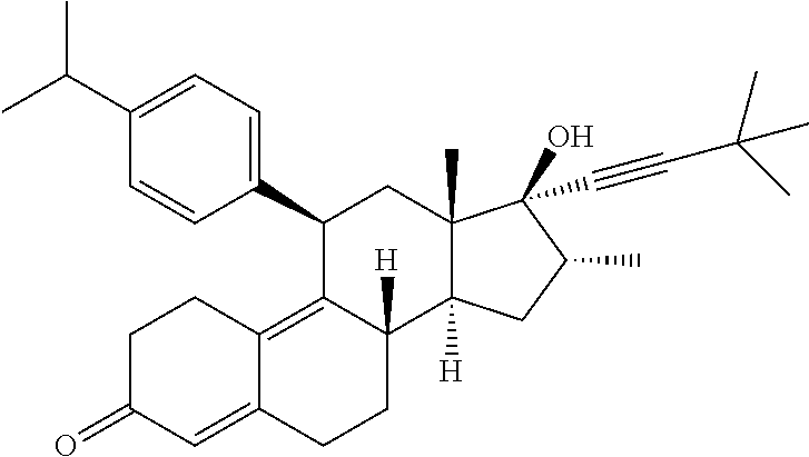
CC(C)C1=CC=C(C2C3=C4C(=CC(=O)CC4)CCC3([H])C3([H])C(C)(C2)C(O)(C#CC(C)(C)C)C(C)C3)C=C1
